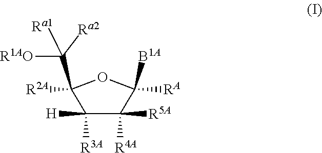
C1([R3A])([H])C([R4A])([R5A])C([RA])([B1A])OC1([R2A])C([R1AO])([Ra2])[Ra1]
